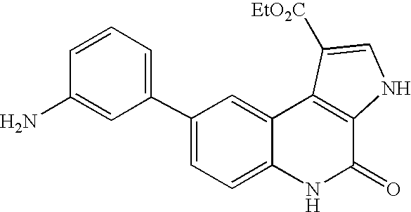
C1(C2=CC=CC(N)=C2)=CC=C2C(=C1)C1=C(C(=O)N2)NC=C1[EtO2C]
